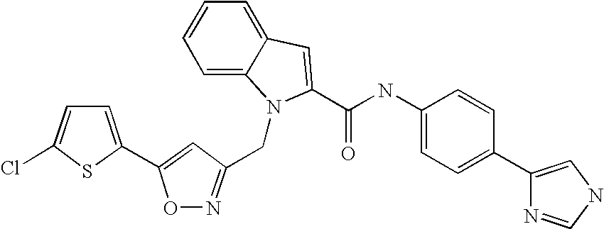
C1=C(C2=CC(CN3C(C(NC4=CC=C(C5=CNC=N5)C=C4)=O)=CC4=CC=CC=C43)=NO2)SC(Cl)=C1
